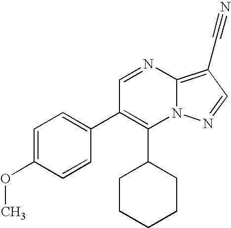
C1(C2CCCCC2)=C(C2=CC=C(OC)C=C2)C=NC2=C(C#N)C=NN12
